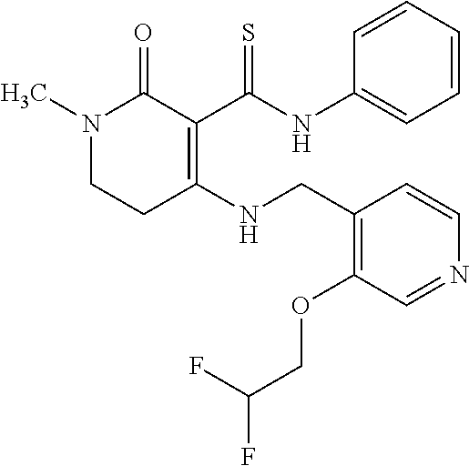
N1(C)CCC(NCC2=C(OCC(F)F)C=NC=C2)=C(C(NC2=CC=CC=C2)=S)C1=O
